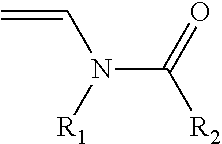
N(C(=O)[R2])([R1])C=C
